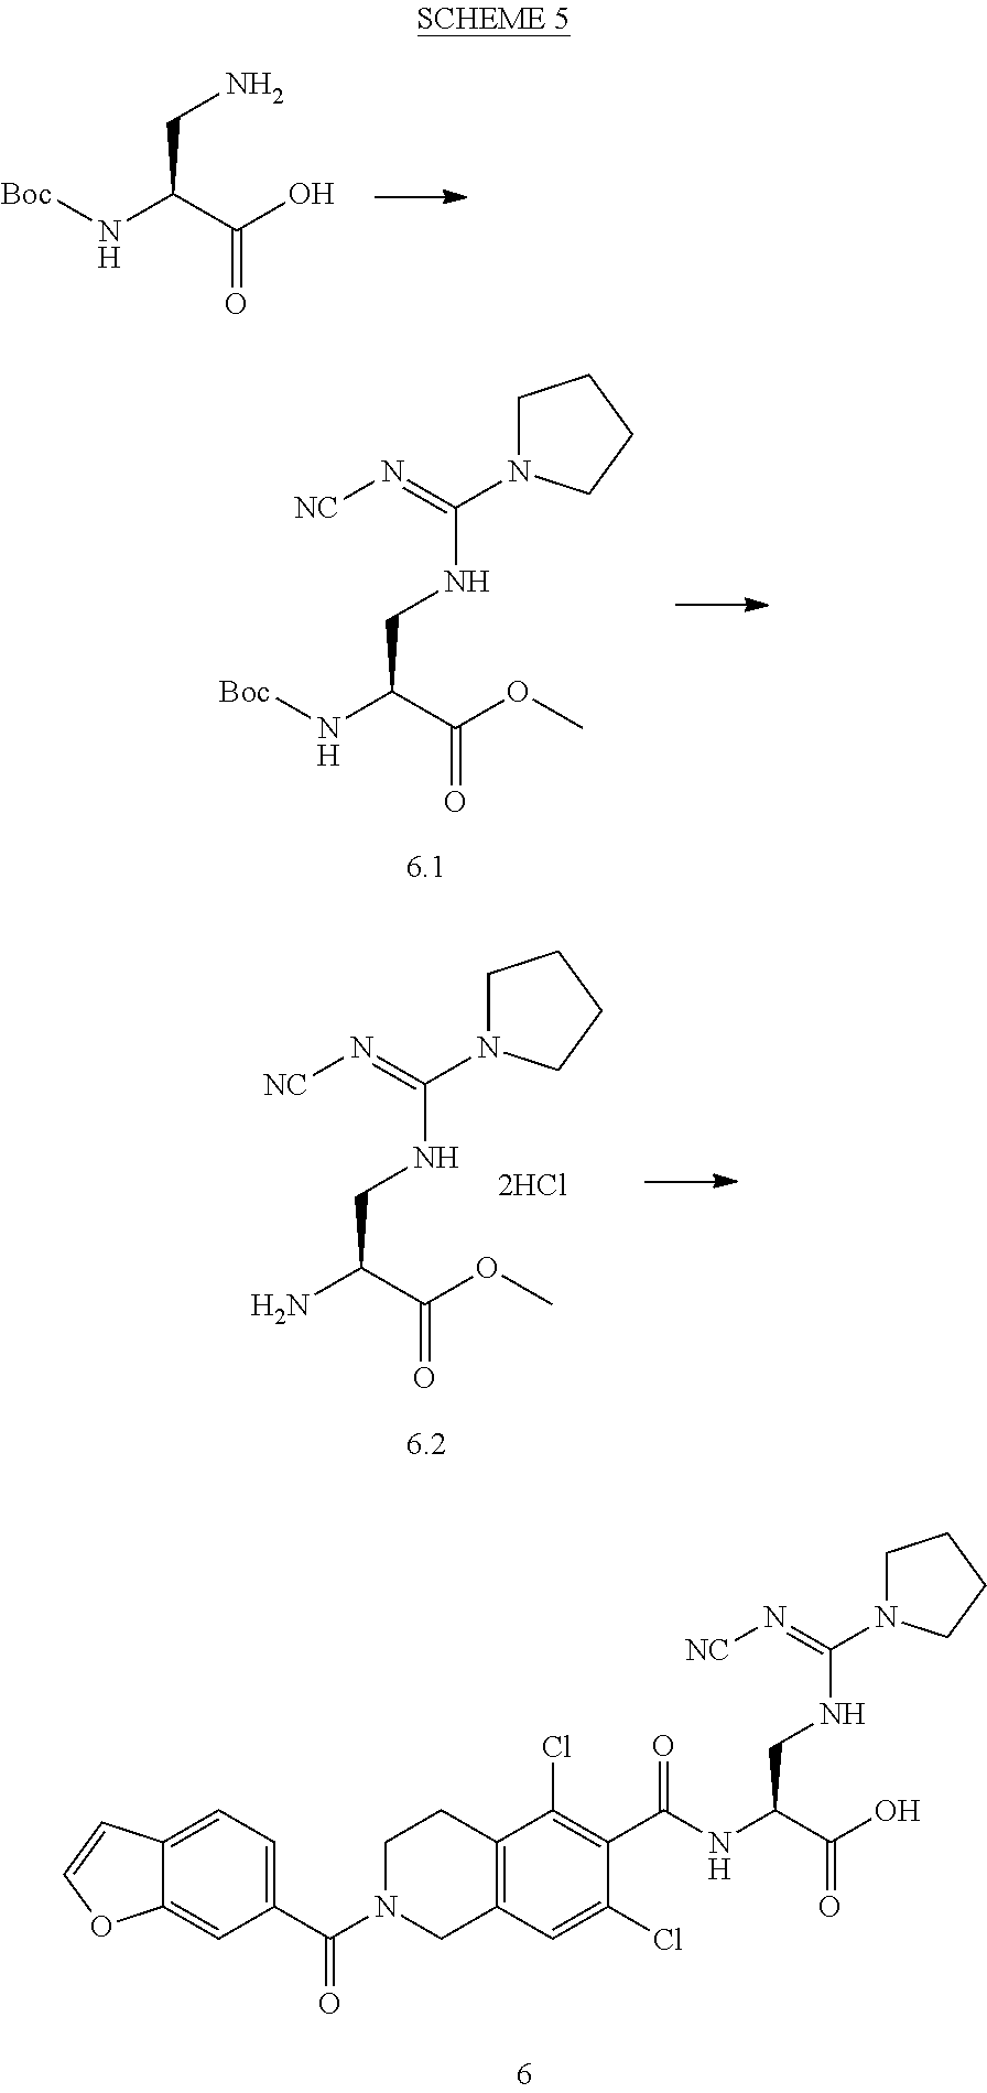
[Boc]NC(C(=O)O)CN.[Boc]NC(C(=O)OC)CNC(=N[NC])N1CCCC1.NC(C(=O)OC)CNC(=N[NC])N1CCCC1.C12=C(C=C(Cl)C(C(NC(C(O)=O)CNC(=N[NC])N3CCCC3)=O)=C1Cl)CN(C(C1=CC=C3C(=C1)OC=C3)=O)CC2
